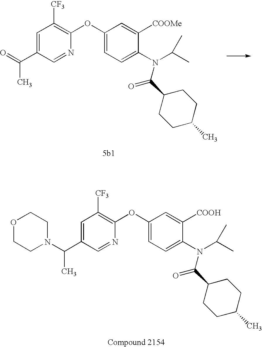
C1=C(C(=O)C)C=NC(OC2=CC=C(N(C(C)C)C(C3CCC(C)CC3)=O)C([COOMe])=C2)=C1[CF3].C1=C(C(N2CCOCC2)C)C=NC(OC2=CC=C(N(C(C)C)C(C3CCC(C)CC3)=O)C([COOH])=C2)=C1[CF3]
